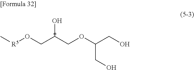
C[R5]OCC(COC(CO)CO)O
